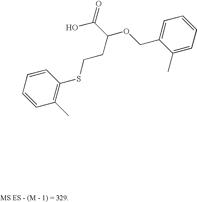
C1=CC(C)=C(SCCC(OCC2=CC=CC=C2C)C(=O)O)C=C1
